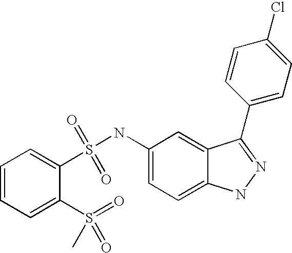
C1=CC=C(S(=O)(=O)C)C(S(NC2=CC=C3C(=C2)C(C2=CC=C(Cl)C=C2)=NN3)(=O)=O)=C1
